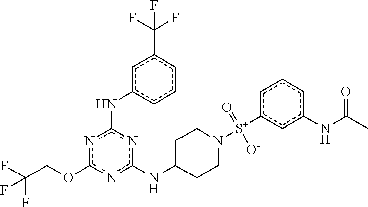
n1c(OCC(F)(F)F)nc(NC2CCN([S+](c3cc(NC(C)=O)ccc3)(=O)[O-])CC2)nc1Nc1cccc(C(F)(F)F)c1
